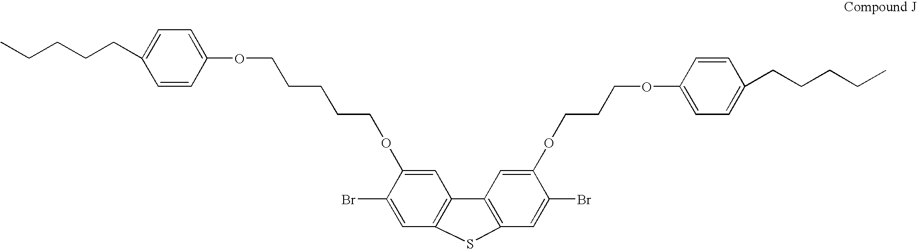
C1(OCCCCCOC2=CC=C(CCCCC)C=C2)=CC2=C(C=C1Br)SC1=C2C=C(OCCCOC2=CC=C(CCCCC)C=C2)C(Br)=C1
